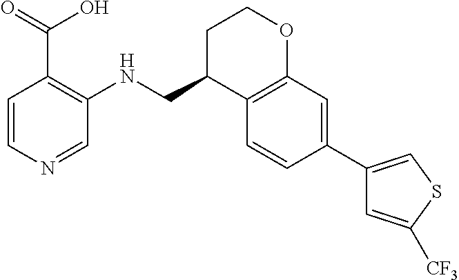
C1=CN=CC(NCC2C3=C(OCC2)C=C(C2=CSC([CF3])=C2)C=C3)=C1C(=O)O
